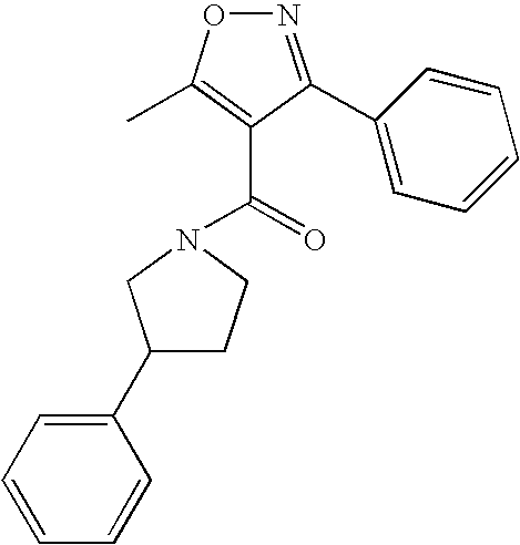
C(=O)(C1=C(C)ON=C1C1=CC=CC=C1)N1CCC(C2=CC=CC=C2)C1
